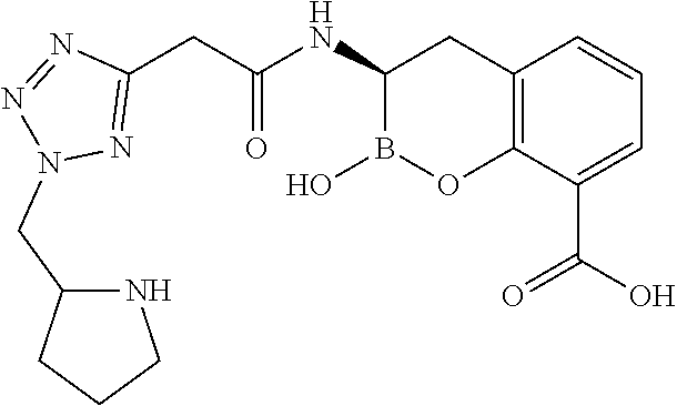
C12=C(C(C(O)=O)=CC=C1)OB(O)C(NC(CC1=NN(CC3CCCN3)N=N1)=O)C2
